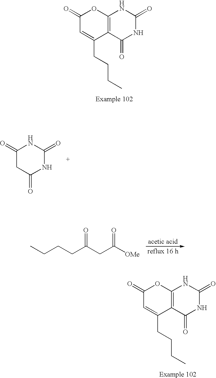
C1(=O)C=C(CCCC)C2=C(O1)NC(=O)NC2=O.C1(=O)C=C(CCCC)C2=C(O1)NC(=O)NC2=O.C1(=O)CC(=O)NC(=O)N1.CCCCC(CC([OMe])=O)=O
